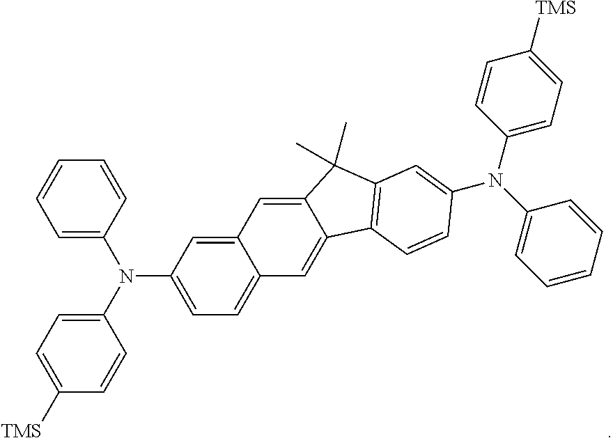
C12=CC(N(C3=CC=C([TMS])C=C3)C3=CC=CC=C3)=CC=C1C=C1C(=C2)C(C)(C)C2=C1C=CC(N(C1=CC=CC=C1)C1=CC=C([TMS])C=C1)=C2
